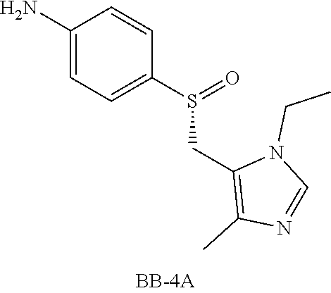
C1(N)=CC=C(S(=O)CC2=C(C)N=CN2CC)C=C1
